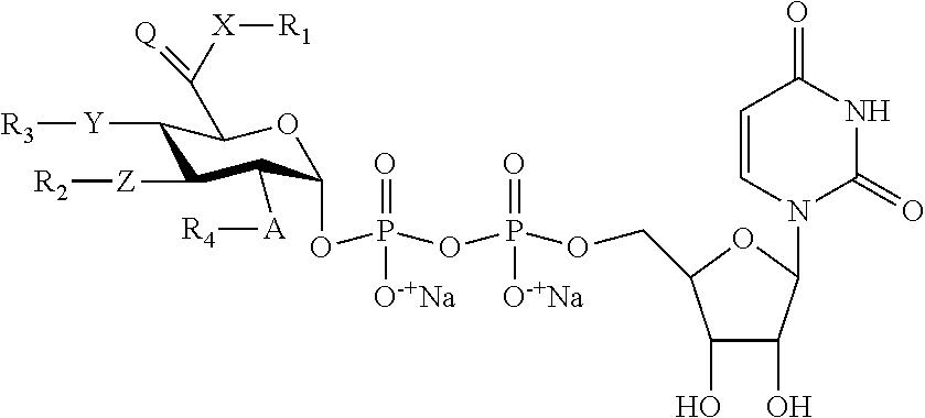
O(P(OCC1C(O)C(O)C(N2C(=O)NC(=O)C=C2)O1)(=O)[O-+Na])P(=O)([O-+Na])OC1C([A][R4])C([Z][R2])C([Y][R3])C(C(=[Q])[X][R1])O1
